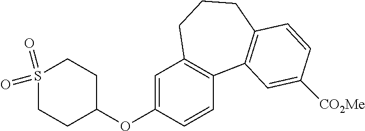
S1(=O)(=O)CCC(OC2=CC3=C(C=C2)C2=C(CCC3)C=CC([CO2Me])=C2)CC1
